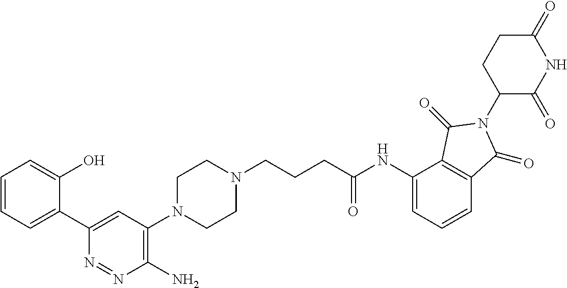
C1=CC=C(C2=CC(N3CCN(CCCC(NC4=CC=CC5=C4C(=O)N(C4C(=O)NC(=O)CC4)C5=O)=O)CC3)=C(N)N=N2)C(O)=C1
